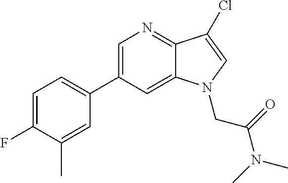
C1=C(C2=CC=C(F)C(C)=C2)C=C2C(=N1)C(Cl)=CN2CC(N(C)C)=O
